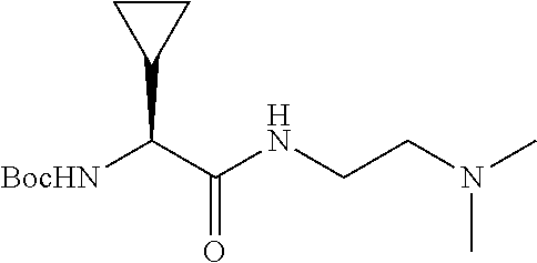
[BocHN]C(C(NCCN(C)C)=O)C1CC1
